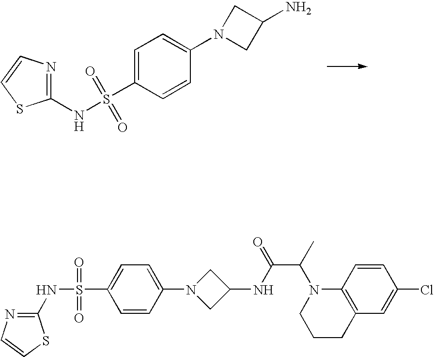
C1=CC(S(NC2=NC=CS2)(=O)=O)=CC=C1N1CC(N)C1.C1(NS(=O)(=O)C2=CC=C(N3CC(NC(C(N4CCCC5=C4C=CC(Cl)=C5)C)=O)C3)C=C2)=NC=CS1
